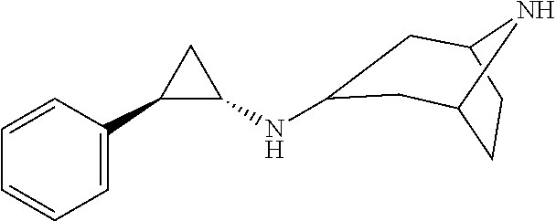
C1=C(C2C(NC3CC4CCC(N4)C3)C2)C=CC=C1
